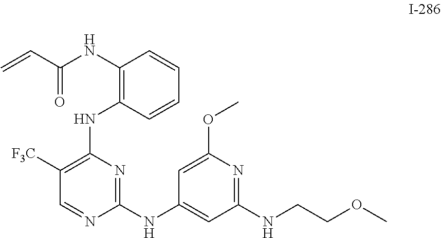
C=CC(=O)NC1=C(NC2=C([F3C])C=NC(NC3=CC(NCCOC)=NC(OC)=C3)=N2)C=CC=C1
